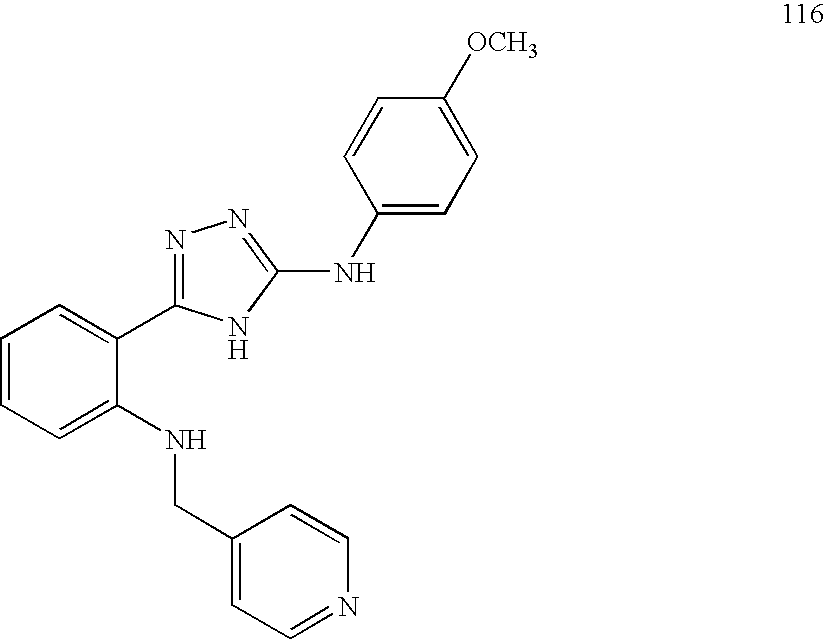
C1=CC=C(NCC2=CC=NC=C2)C(C2=NN=C(NC3=CC=C([OCH3])C=C3)N2)=C1
